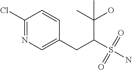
C1(Cl)=NC=C(CC(S(=O)(=O)N)C(C)(O)C)C=C1
